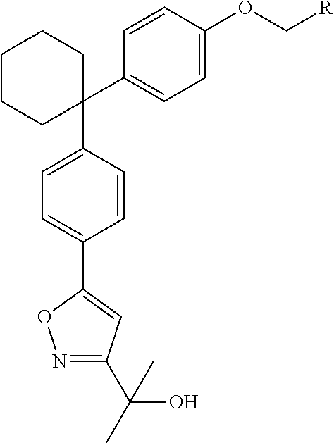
C1(C2=CC=C(OC[R])C=C2)(C2=CC=C(C3=CC(C(C)(O)C)=NO3)C=C2)CCCCC1
